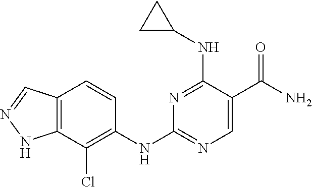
N1=C(NC2CC2)C(C(N)=O)=CN=C1NC1=C(Cl)C2=C(C=C1)C=NN2
